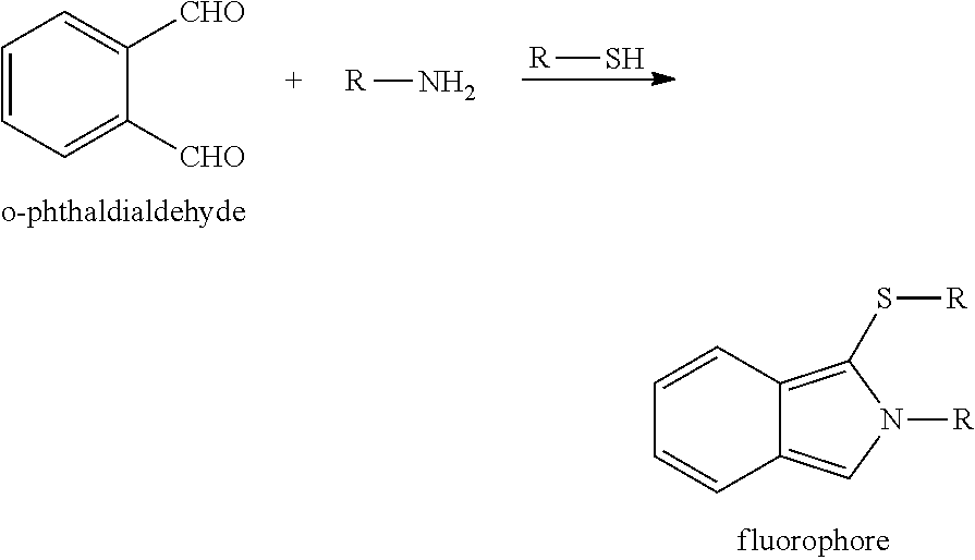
[R]S.C1=CC=C([CHO])C([CHO])=C1.[R]N.C1=CC2=C(S[R])N([R])C=C2C=C1
